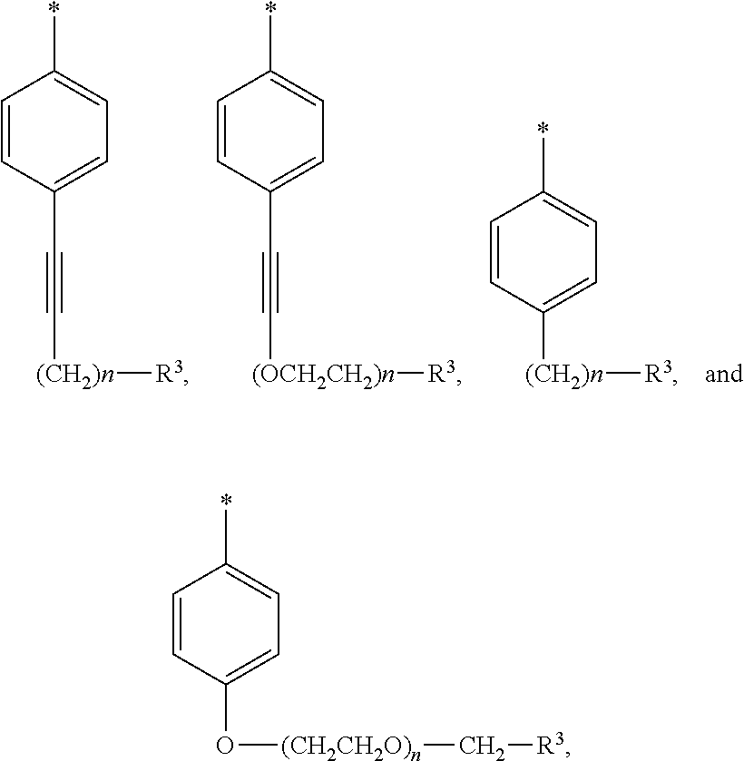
C1=CC(C#C[(CH2)n][R3])=CC=C1*.C1=CC(C#C[(OCH2CH2)n][R3])=CC=C1*.[(CH2)n]([R3])C1=CC=C(*)C=C1.C1=CC(O[(CH2CH2O)n]C[R3])=CC=C1*
